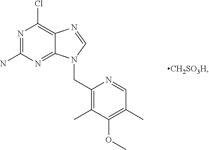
N1=C(N)N=C2C(=C1Cl)N=CN2CC1=C(C)C(OC)=C(C)C=N1
